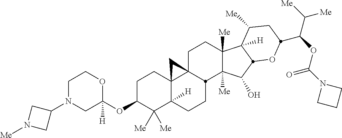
C1N(C2CN([Me])C2)CC(OC2C([Me])([Me])C3([H])C4(CC2)C2(CCC5([Me])C([Me])(C(O)C6C5([H])C([Me])CC(C(OC(N5CCC5)=O)C([Me])[Me])O6)C2CC3)C4)([H])OC1
